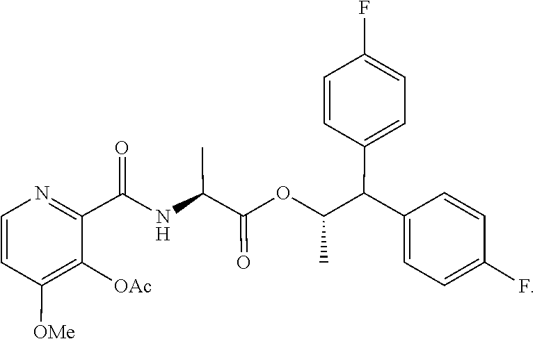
C1(C(=O)NC(C(=O)OC(C(C2=CC=C(F)C=C2)C2=CC=C(F)C=C2)C)C)=NC=CC([OMe])=C1[OAc]
